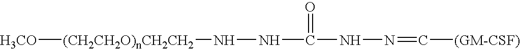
[(CH2CH2O)nCH2CH2]([H3CO])NNC(NN=C[(GM-CSF)])=O
